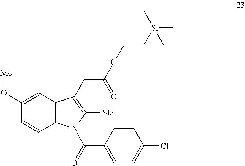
C1(O[Me])=CC2=C(C=C1)N(C(=O)C1=CC=C(Cl)C=C1)C([Me])=C2CC(OCC[Si](C)(C)C)=O
